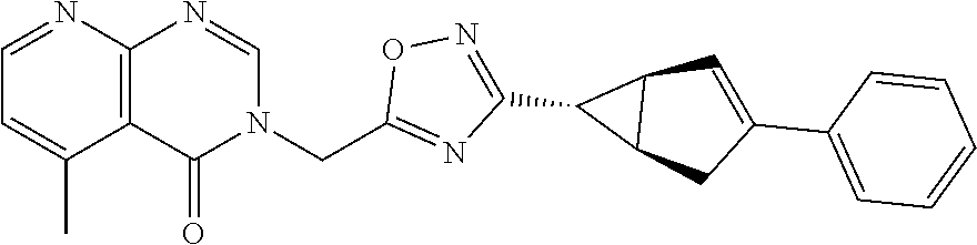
C12=C(N=CN(CC3=NC(C4C5C4C=C(C4=CC=CC=C4)C5)=NO3)C1=O)N=CC=C2C
